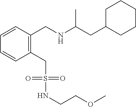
C1C(CC(NCC2=C(CS(NCCOC)(=O)=O)C=CC=C2)C)CCCC1
